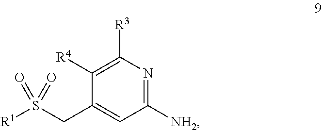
C1([R4])=C([R3])N=C([NH2])C=C1CS([R1])(=O)=O
